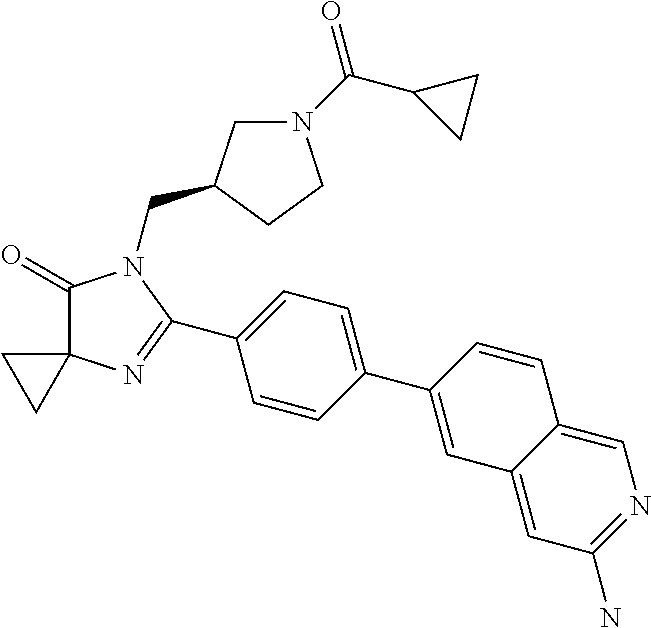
C1(=O)C2(N=C(C3=CC=C(C4=CC5=CC(N)=NC=C5C=C4)C=C3)N1CC1CN(C(C3CC3)=O)CC1)CC2
